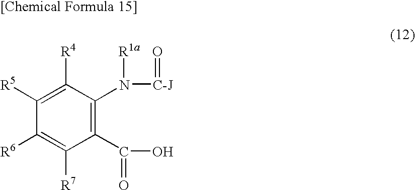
C1(C(O)=O)=C(N([C-J]=O)[R1a])C([R4])=C([R5])C([R6])=C1[R7]
